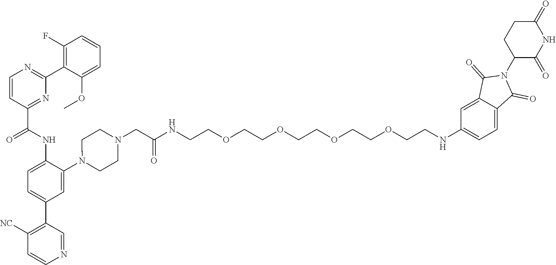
C1=CC(C(NC2=CC=C(C3=C([NC])C=CN=C3)C=C2N2CCN(CC(NCCOCCOCCOCCOCCNC3=CC=C4C(=C3)C(=O)N(C3C(=O)NC(=O)CC3)C4=O)=O)CC2)=O)=NC(C2=C(F)C=CC=C2OC)=N1
